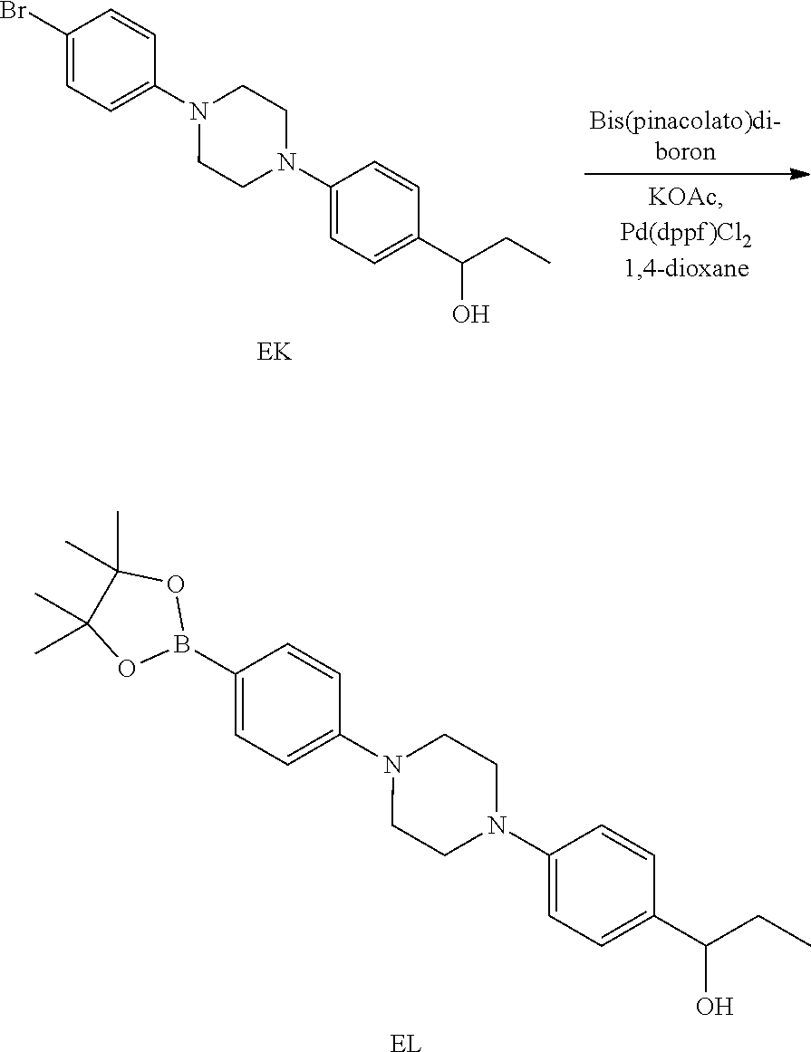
C1(B2OC(C)(C)C(C)(C)O2)=CC=C(N2CCN(C3=CC=C(C(O)CC)C=C3)CC2)C=C1.[EL].C1(Br)=CC=C(N2CCN(C3=CC=C(C(O)CC)C=C3)CC2)C=C1.[EK]
